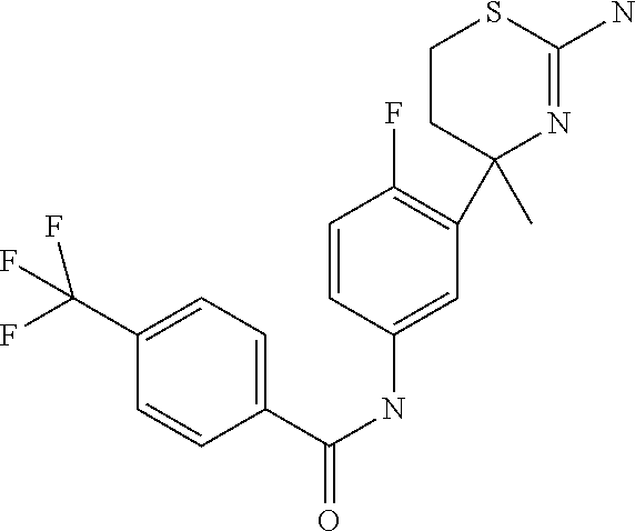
C1(C2(C)N=C(N)SCC2)=C(F)C=CC(NC(C2=CC=C(C(F)(F)F)C=C2)=O)=C1
